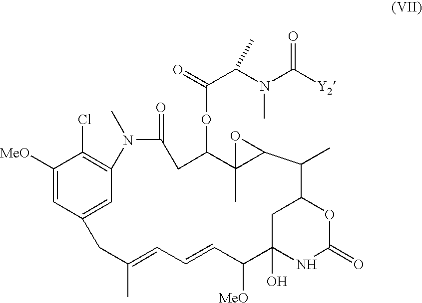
C1([MeO])=CC2=CC(=C1Cl)N(C)C(=O)CC(OC(=O)C(N(C([Y2])=O)C)C)C1(C)C(C(C)C3CC(O)(C([MeO])C=CC=C(C)C2)NC(=O)O3)O1
